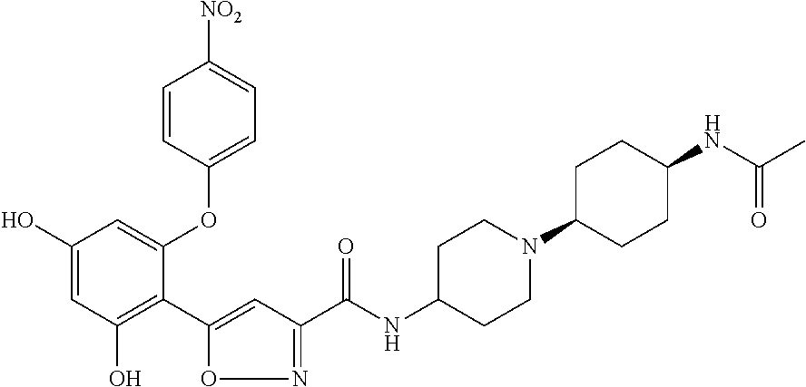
C1(O)=CC(O)=C(C2=CC(C(NC3CCN(C4CCC(NC(C)=O)CC4)CC3)=O)=NO2)C(OC2=CC=C([NO2])C=C2)=C1
